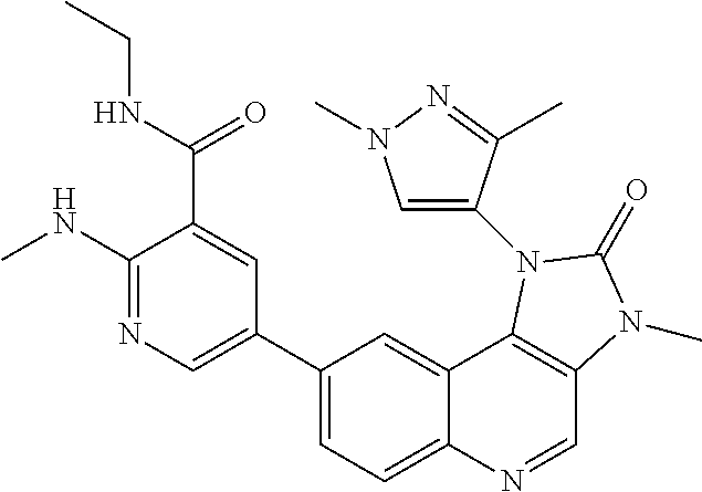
C1(NC)=NC=C(C2=CC=C3C(=C2)C2=C(C=N3)N(C)C(=O)N2C2=CN(C)N=C2C)C=C1C(NCC)=O
